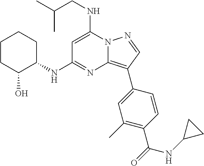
N12C(=C(C3=CC(C)=C(C(=O)NC4CC4)C=C3)C=N1)N=C(NC1CCCCC1O)C=C2NCC(C)C
